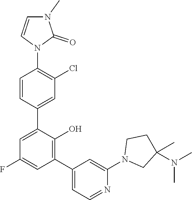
C1=CC(C2=CC(F)=CC(C3=CC=NC(N4CC(N(C)C)(C)CC4)=C3)=C2O)=CC(Cl)=C1N1C(=O)N(C)C=C1
